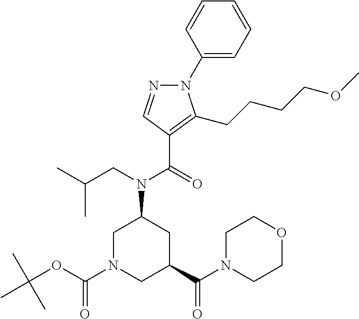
C1(N2N=CC(C(=O)N(CC(C)C)C3CN(C(OC(C)(C)C)=O)CC(C(N4CCOCC4)=O)C3)=C2CCCCOC)=CC=CC=C1
